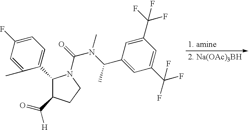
C1(C2=CC=C(F)C=C2C)C(C(=O)[H])CCN1C(=O)N(C(C1=CC(C(F)(F)F)=CC(C(F)(F)F)=C1)C)C
